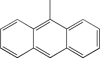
C12=CC=CC=C1C(C)=C1C(=C2)C=CC=C1
